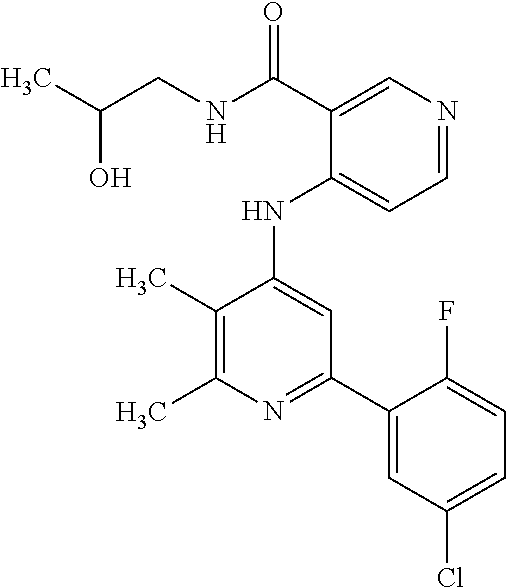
CC1=C(C)N=C(C2=CC(Cl)=CC=C2F)C=C1NC1=CC=NC=C1C(=O)NCC(O)C
